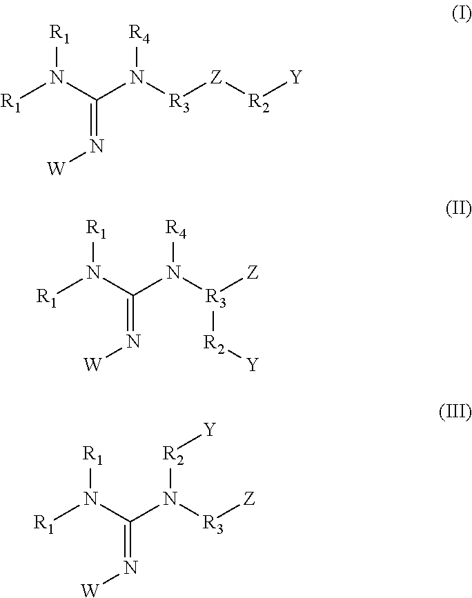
[R1]N(C(N([R3][Z][R2][Y])[R4])=N[W])[R1].[R1]N(C(N([R3]([Z])[R2][Y])[R4])=N[W])[R1].[R1]N(C(N([R3][Z])[R2][Y])=N[W])[R1]
